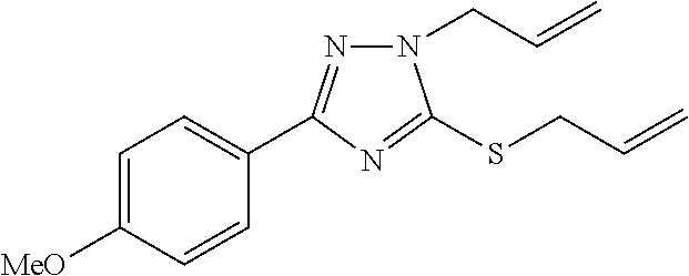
N1(CC=C)N=C(C2=CC=C([MeO])C=C2)N=C1SCC=C
